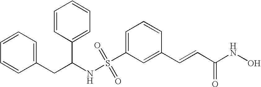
S(C1=CC=CC(C=CC(NO)=O)=C1)(NC(C1=CC=CC=C1)CC1=CC=CC=C1)(=O)=O
